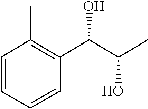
C1=CC=CC(C(C(C)O)O)=C1C
